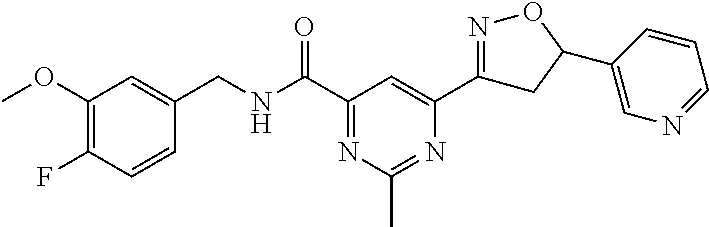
C1(OC)=C(F)C=CC(CNC(C2=NC(C)=NC(C3=NOC(C4=CN=CC=C4)C3)=C2)=O)=C1
